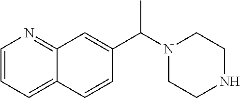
C1=CC=C2C(=N1)C=C(C(N1CCNCC1)C)C=C2
